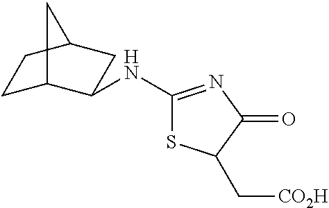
C1C2C(NC3=NC(=O)C(C[CO2H])S3)CC(C1)C2
